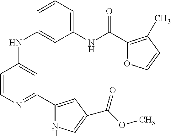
C1(NC(C2=C(C)C=CO2)=O)=CC=CC(NC2=CC(C3=CC(C(=O)OC)=CN3)=NC=C2)=C1
